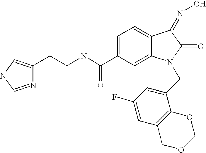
C1=C(C(NCCC2=CNC=N2)=O)C=C2C(=C1)C(=NO)C(=O)N2CC1=CC(F)=CC2=C1OCOC2
